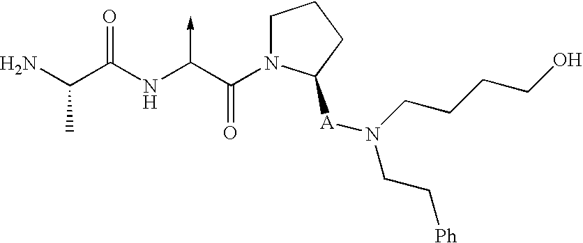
C(N)(C(NC(C(N1CCCC1[A]N(CC[Ph])CCCCO)=O)->C)=O)C
